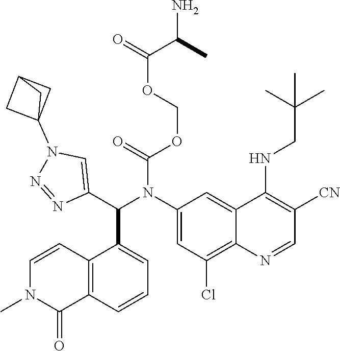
O(COC(=O)C(C)N)C(=O)N(C1=CC(Cl)=C2C(=C1)C(NCC(C)(C)C)=C([CN])C=N2)C(C1=CN(C23CC(C2)C3)N=N1)C1=CC=CC2=C1C=CN(C)C2=O
